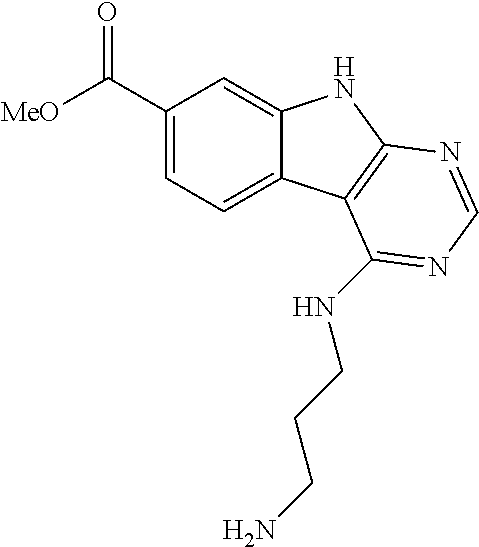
C1(C([MeO])=O)=CC=C2C(=C1)NC1=C2C(NCCCN)=NC=N1
